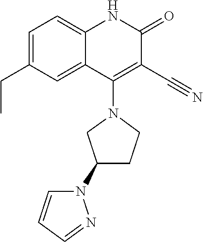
C1=C(CC)C=C2C(=C1)NC(=O)C(C#N)=C2N1CC(N2C=CC=N2)CC1
